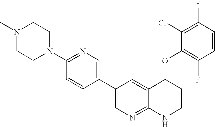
C1(C2=CN=C3C(=C2)C(OC2=C(F)C=CC(F)=C2Cl)CCN3)=CN=C(N2CCN(C)CC2)C=C1
